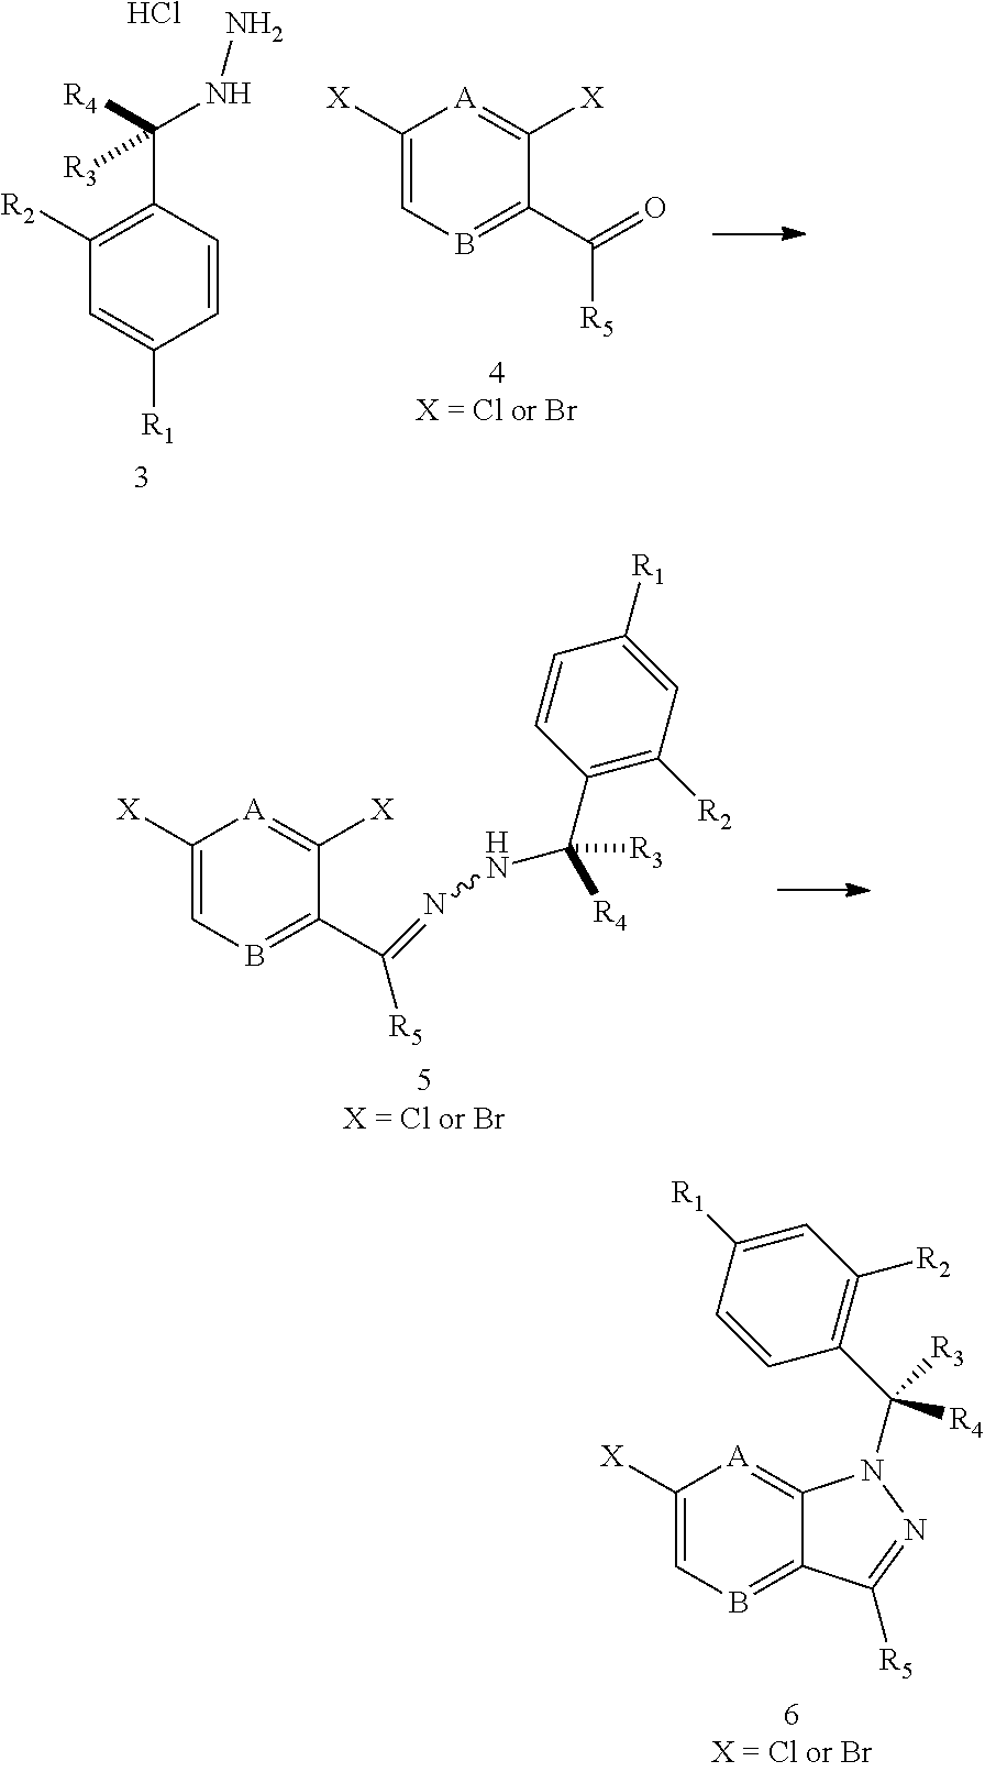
C1=CC(C([R4])(NN)[R3])=C([R2])C=C1[R1].Cl.C1([X])=CB=C(C(=O)[R5])C([X])=[A]1.C1([X])=CB=C(C(=NNC(C2=C([R2])C=C([R1])C=C2)([R4])[R3])[R5])C([X])=[A]1.C1([X])=CB=C2C(=[A]1)N(C(C1=C([R2])C=C([R1])C=C1)([R4])[R3])N=C2[R5]
